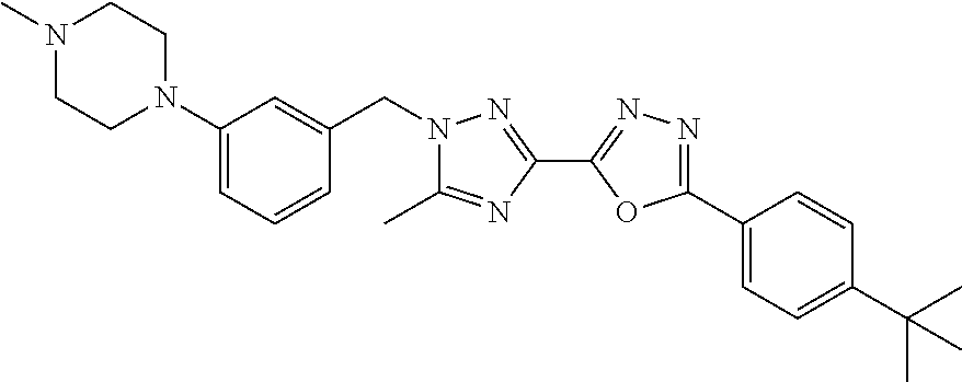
C1(N2CCN(C)CC2)=CC=CC(CN2N=C(C3=NN=C(C4=CC=C(C(C)(C)C)C=C4)O3)N=C2C)=C1
